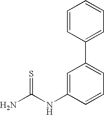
NC(NC1=CC(C2=CC=CC=C2)=CC=C1)=S
